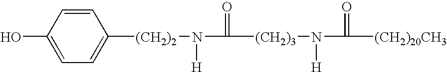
C1=CC(O)=CC=C1[(CH2)2]N([H])C(=O)[(CH2)3]N([H])C(=O)[(CH2)20CH3]
